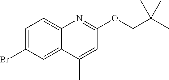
C1=C(Br)C=C2C(=C1)N=C(OCC(C)(C)C)C=C2C
